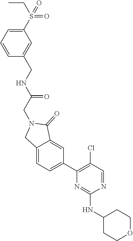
C1(S(CC)(=O)=O)=CC=CC(CNC(=O)CN2CC3=CC=C(C4=C(Cl)C=NC(NC5CCOCC5)=N4)C=C3C2=O)=C1
